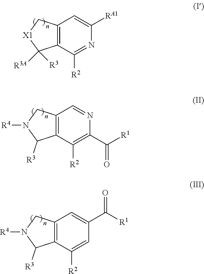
C12=C(C([R2])=NC([RA1])=C1)C([R3])([R3A])[X1]C2.C12=C(C([R2])=C(C([R1])=O)N=C1)C([R3])N([R4])C2.C12=C(C([R2])=CC(C([R1])=O)=C1)C([R3])N([R4])C2
